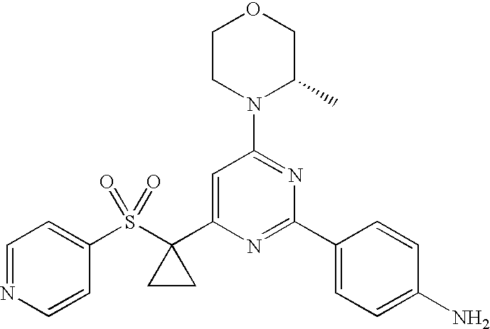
C1(S(C2(C3=CC(N4C(C)COCC4)=NC(C4=CC=C(N)C=C4)=N3)CC2)(=O)=O)=CC=NC=C1
